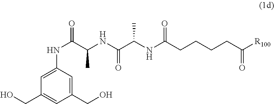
C1(CO)=CC(NC(=O)C(NC(C(NC(CCCCC([R100])=O)=O)C)=O)C)=CC(CO)=C1
